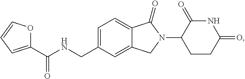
C1=C(CNC(C2=CC=CO2)=O)C=C2C(=C1)C(=O)N(C1CCC(=O)NC1=O)C2
